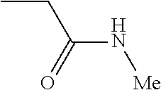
CCC(N[Me])=O
